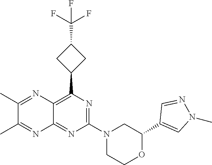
C1(C2=CN(C)N=C2)OCCN(C2=NC(C3CC(C(F)(F)F)C3)=C3C(=N2)N=C(C)C(C)=N3)C1
